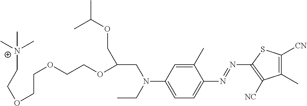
C[N+](CCOCCOCCOC(CN(CC)C1=CC=C(N=NC2=C([NC])C(C)=C([CN])S2)C(C)=C1)COC(C)C)(C)C
